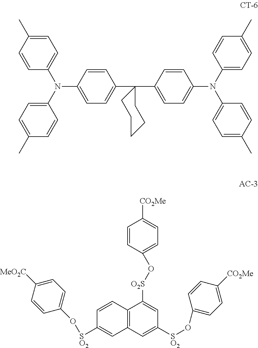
C1=C(C)C=CC(N(C2=CC=C(C)C=C2)C2=CC=C(C3(C4=CC=C(N(C5=CC=C(C)C=C5)C5=CC=C(C)C=C5)C=C4)CCCCC3)C=C2)=C1.C1=CC2=C(C=C1[SO2]OC1=CC=C([MeO2C])C=C1)C=C([SO2]OC1=CC=C([CO2Me])C=C1)C=C2[O2S]OC1=CC=C([CO2Me])C=C1
